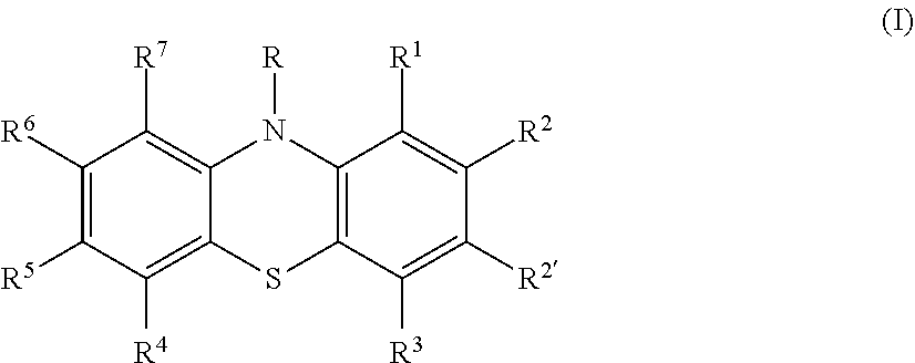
C1([R6])=C([R5])C([R4])=C2C(=C1[R7])N([R])C1=C(S2)C([R3])=C([R2])C([R2])=C1[R1]
